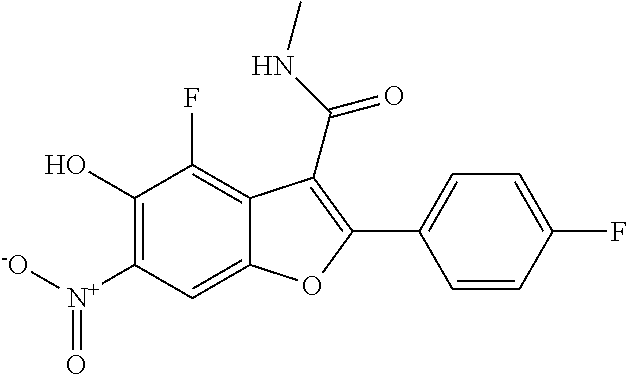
C1(O)=C([N+]([-O])=O)C=C2C(=C1F)C(C(=O)NC)=C(C1=CC=C(F)C=C1)O2
